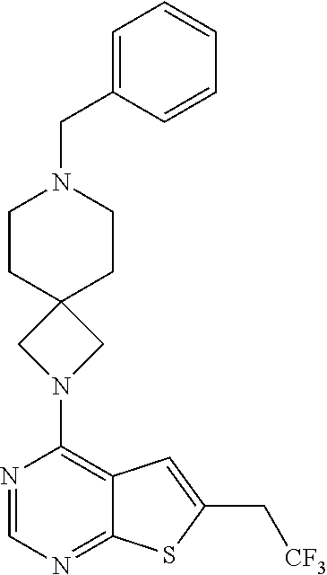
C1(N2CC3(C2)CCN(CC2=CC=CC=C2)CC3)=C2C(=NC=N1)SC(C[CF3])=C2
